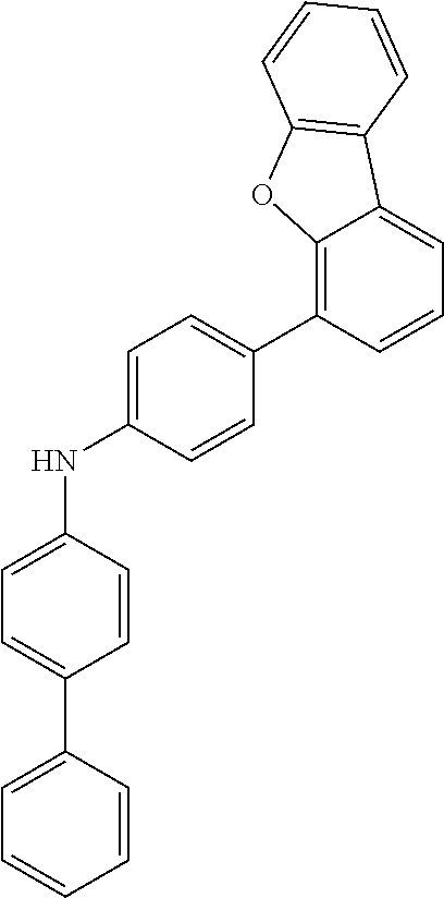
N(C1=CC=C(C2=CC=CC=C2)C=C1)C1=CC=C(C2=C3C(=CC=C2)C2=C(O3)C=CC=C2)C=C1
